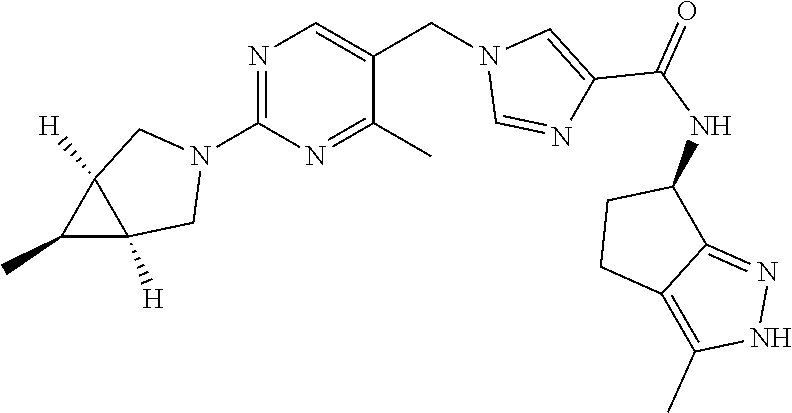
N1=C(N2CC3([H])C([H])(C2)C3C)N=C(C)C(CN2C=NC(C(NC3CCC4=C(C)NN=C34)=O)=C2)=C1
